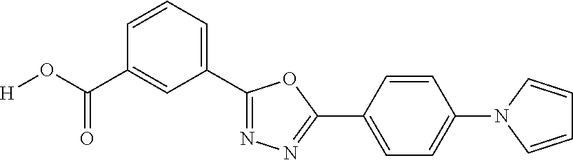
[H]OC(C1=CC(C2=NN=C(C3=CC=C(N4C=CC=C4)C=C3)O2)=CC=C1)=O
